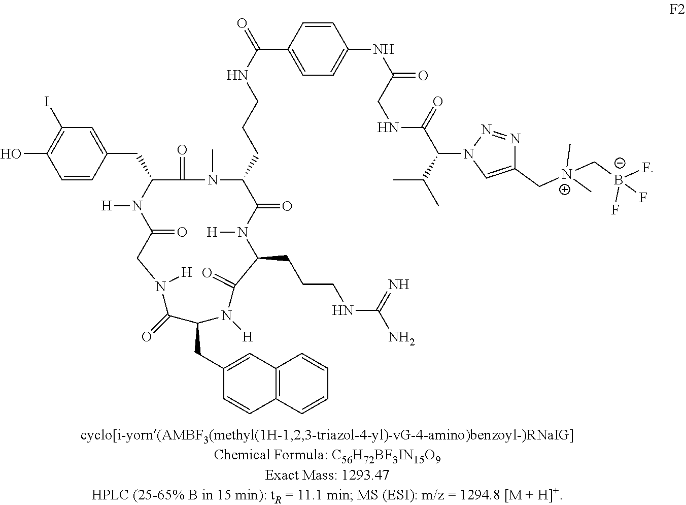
[N+](CC1=CN(C(C(NCC(NC2=CC=C(C(NCCCC3N(C)C(=O)C(CC4=CC(I)=C(O)C=C4)N([H])C(=O)CN([H])C(=O)C(CC4=CC5=C(C=CC=C5)C=C4)N([H])C(=O)C(CCCNC(N)=N)N([H])C3=O)=O)C=C2)=O)=O)C(C)C)N=N1)(C)(C)C[B-](F)(F)F
